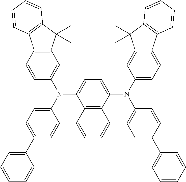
C12=C(C(N(C3=CC=C4C(=C3)C(C)(C)C3=C4C=CC=C3)C3=CC=C(C4=CC=CC=C4)C=C3)=CC=C1N(C1=CC=C(C3=CC=CC=C3)C=C1)C1=CC3=C(C=C1)C1=C(C3(C)C)C=CC=C1)C=CC=C2
